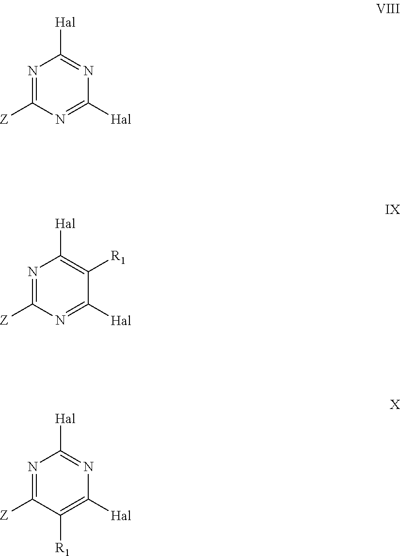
N1=C([Z])N=C([Hal])N=C1[Hal].N1=C([Z])N=C([Hal])C([R1])=C1[Hal].N1=C([Z])C([R1])=C([Hal])N=C1[Hal]
